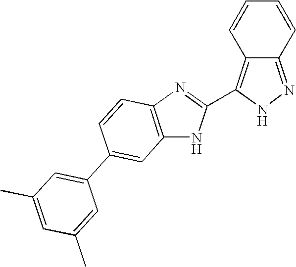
C1=CC2=C(C3=NC4=C(N3)C=C(C3=CC(C)=CC(C)=C3)C=C4)NN=C2C=C1
